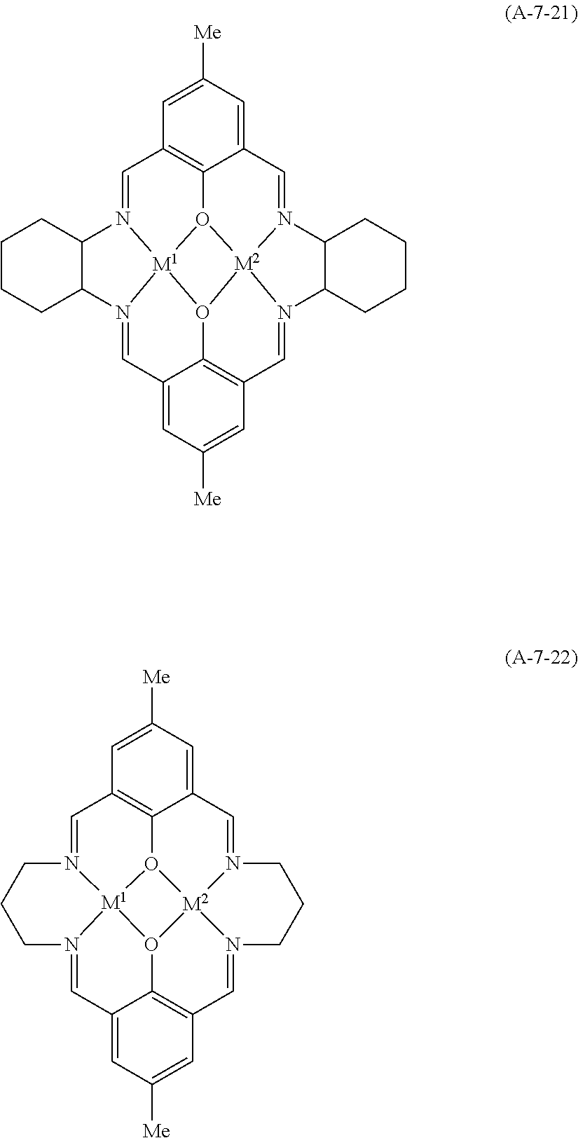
C1=N2C3CCCCC3N3=CC4=C5C(=CC([Me])=C4)C=N4C6C(CCCC6)N6=CC7=C(C1=CC([Me])=C7)O1[M1]23O5[M2]641.C1=N2CCCN3=CC4=C5C(=CC([Me])=C4)C=N4CCCN6=CC7=C(C1=CC([Me])=C7)O1[M1]23O5[M2]164
